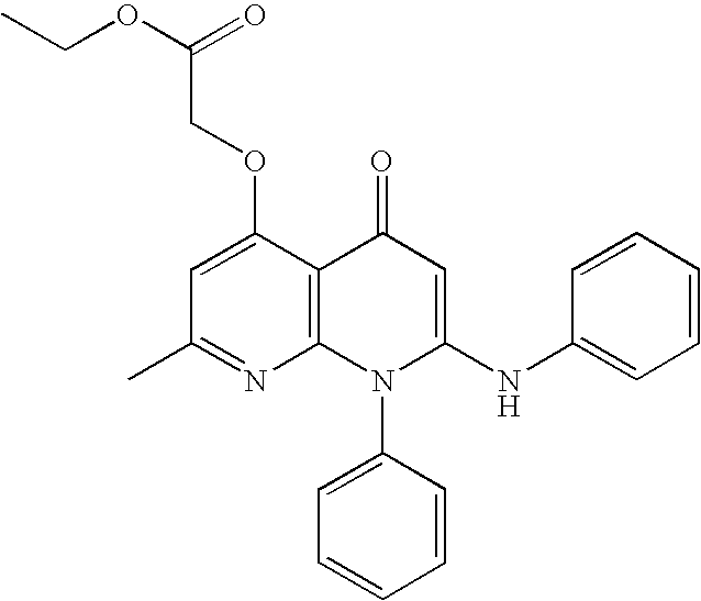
C1(C)=NC2=C(C(OCC(OCC)=O)=C1)C(=O)C=C(NC1=CC=CC=C1)N2C1=CC=CC=C1
